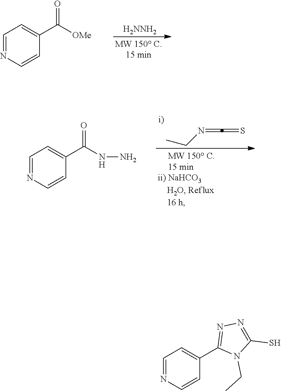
[H2NNH2].C1=NC=CC(C(=O)[OMe])=C1.CCN=C=S.C1=NC=CC(C(=O)NN)=C1.C1=NC=CC(C2=NN=C(S)N2CC)=C1
